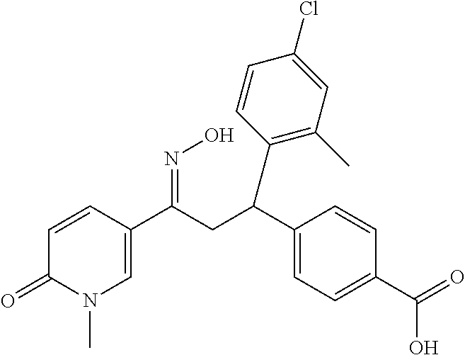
C1=CC(C(CC(C2=CC=C(C(O)=O)C=C2)C2=C(C)C=C(Cl)C=C2)=NO)=CN(C)C1=O
